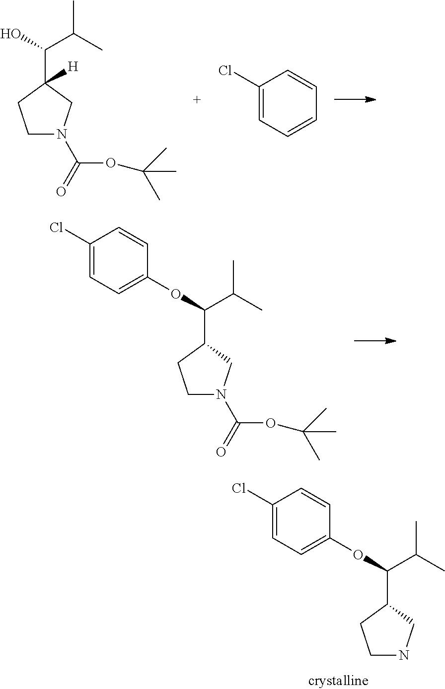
C1(Cl)=CC=C(OC(C2CCNC2)C(C)C)C=C1.C1N(C(=O)OC(C)(C)C)CC(C(O)C(C)C)([H])C1.C1(Cl)=CC=CC=C1.C1(Cl)=CC=C(OC(C2CCN(C(=O)OC(C)(C)C)C2)C(C)C)C=C1
